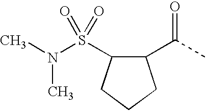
CN(S(=O)(=O)C1C(C(C)=O)CCC1)C
